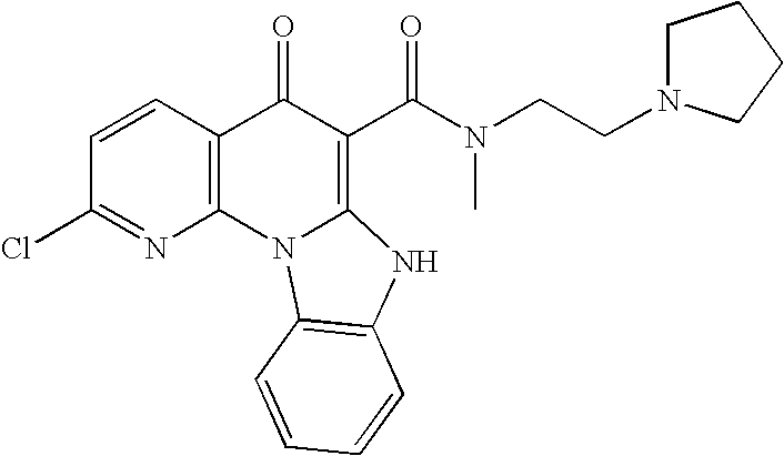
C1=CC2=C(N=C1Cl)N1C(=C(C(N(CCN3CCCC3)C)=O)C2=O)NC2=C1C=CC=C2
